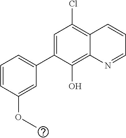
C1=C(C2=CC=CC(OC)=C2)C(O)=C2C(=C1Cl)C=CC=N2
